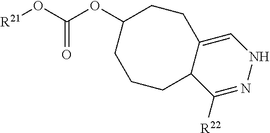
[R21]OC(OC1CCCC2C(=CNN=C2[R22])CC1)=O
